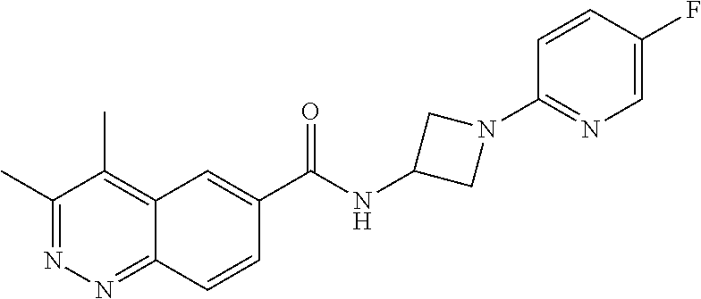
C1(C)=NN=C2C(=C1C)C=C(C(NC1CN(C3=NC=C(F)C=C3)C1)=O)C=C2
